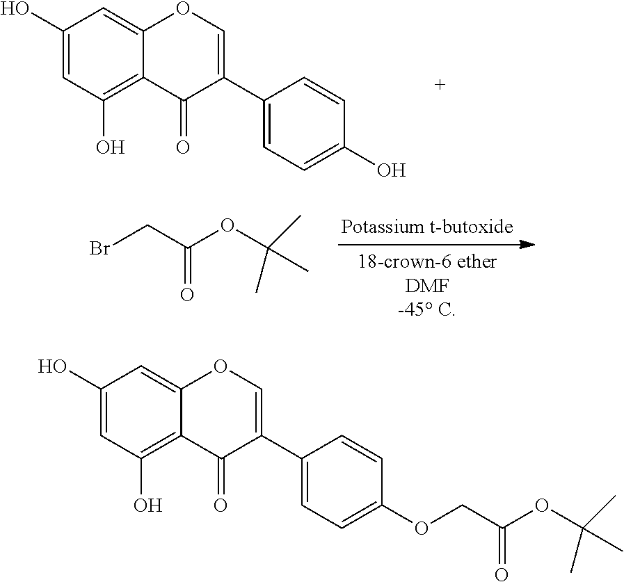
C1(O)=CC(O)=C2C(=C1)OC=C(C1=CC=C(O)C=C1)C2=O.BrCC(OC(C)(C)C)=O.C1(O)=CC(O)=C2C(=C1)OC=C(C1=CC=C(OCC(OC(C)(C)C)=O)C=C1)C2=O
